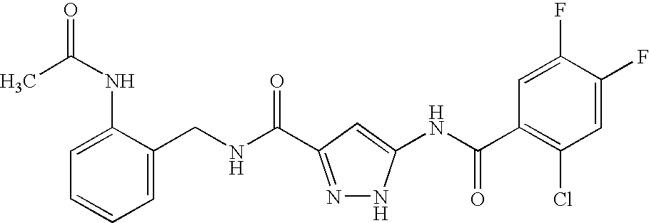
C(NC(=O)C1=NNC(NC(C2=C(Cl)C=C(F)C(F)=C2)=O)=C1)C1=CC=CC=C1NC(=O)C
